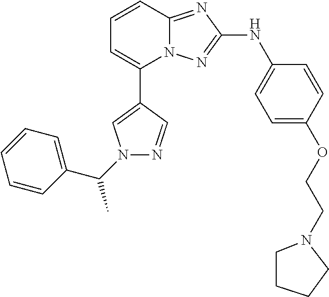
C1=CC2=NC(NC3=CC=C(OCCN4CCCC4)C=C3)=NN2C(C2=CN(C(C3=CC=CC=C3)C)N=C2)=C1
